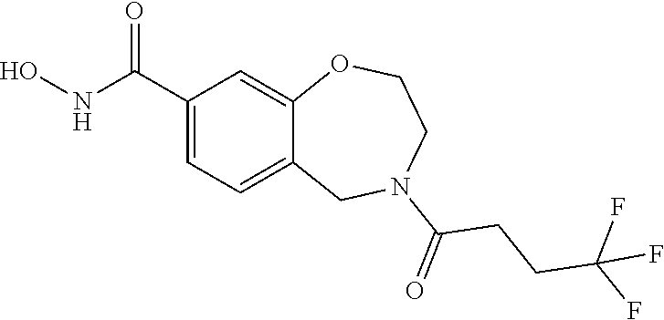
C1(C(NO)=O)=CC=C2C(=C1)OCCN(C(=O)CCC(F)(F)F)C2
